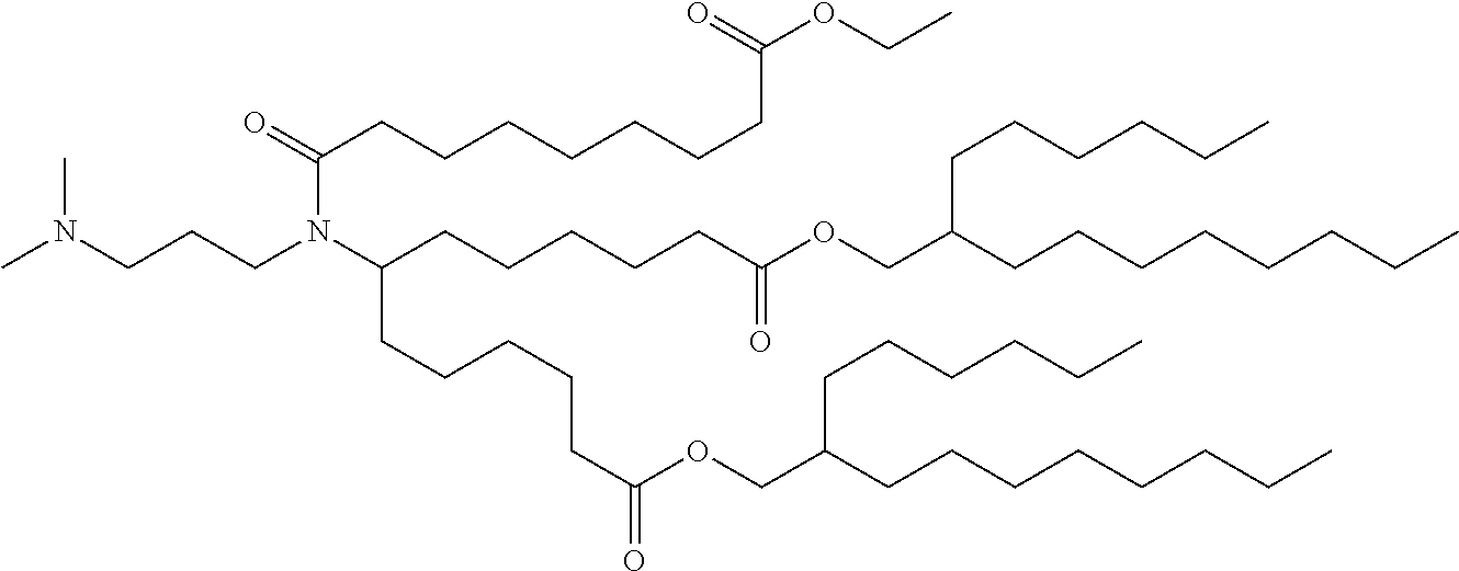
N(CCCN(C(CCCCCC(OCC(CCCCCCCC)CCCCCC)=O)CCCCCC(=O)OCC(CCCCCCCC)CCCCCC)C(=O)CCCCCCCC(OCC)=O)(C)C
